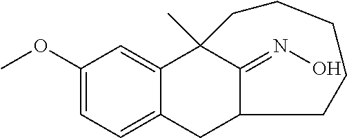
C1(OC)=CC=C2C(=C1)C1(C)C(=NO)C(C2)CCCCC1
